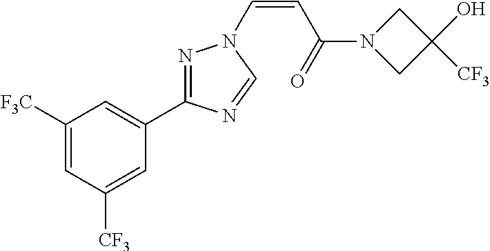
C1([F3C])=CC([CF3])=CC(C2=NN(C=CC(N3CC([CF3])(O)C3)=O)C=N2)=C1
